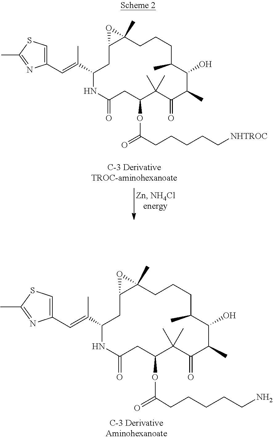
C1(C=C(C)C2NC(=O)CC(OC(CCCCCN)=O)C(C)(C)C(=O)C(C)C(O)C(C)CCCC3(C)C(C2)O3)=CSC(C)=N1.C1(C=C(C)C2NC(=O)CC(OC(CCCCC[NHTROC])=O)C(C)(C)C(=O)C(C)C(O)C(C)CCCC3(C)C(C2)O3)=CSC(C)=N1
